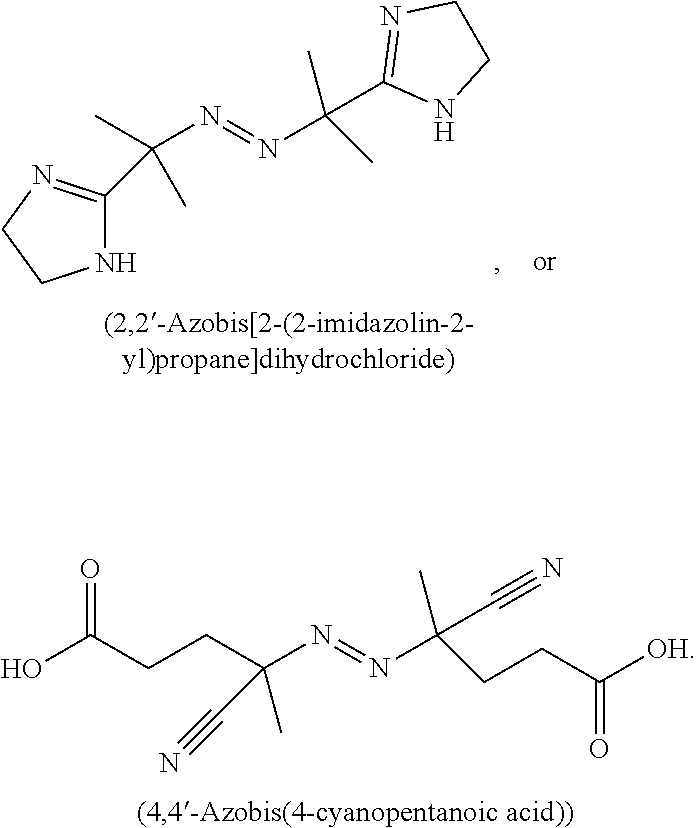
N1C(C(C)(C)N=NC(C)(C2=NCCN2)C)=NCC1.C(CCC(=O)O)(C)(N=NC(C#N)(C)CCC(=O)[OH])C#N
